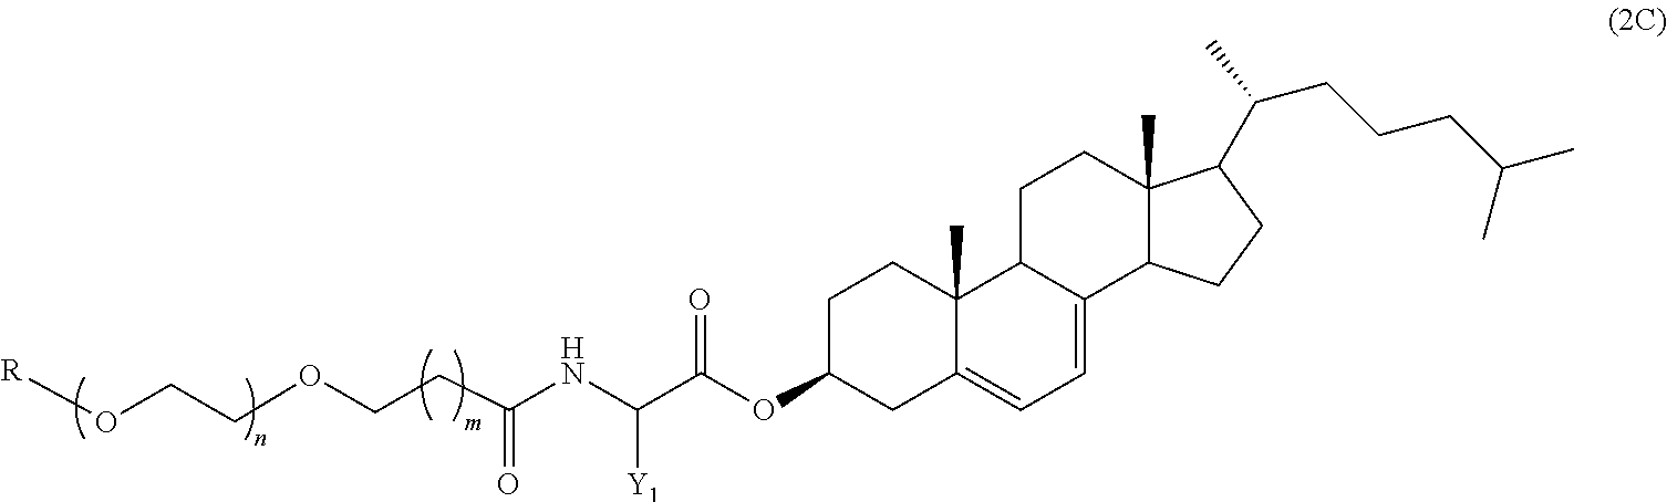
[R]OCCOCCC(NC(C(OC1CC2=CC=C3C(C2(C)CC1)CCC1(C)C3CCC1C(CCCC(C)C)C)=O)[Y1])=O
